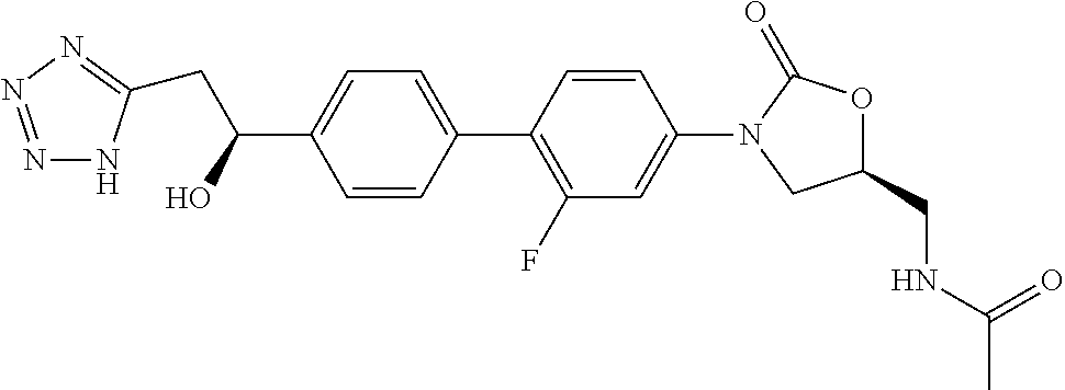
C1(C(O)CC2=NN=NN2)=CC=C(C2=C(F)C=C(N3CC(CNC(C)=O)OC3=O)C=C2)C=C1
